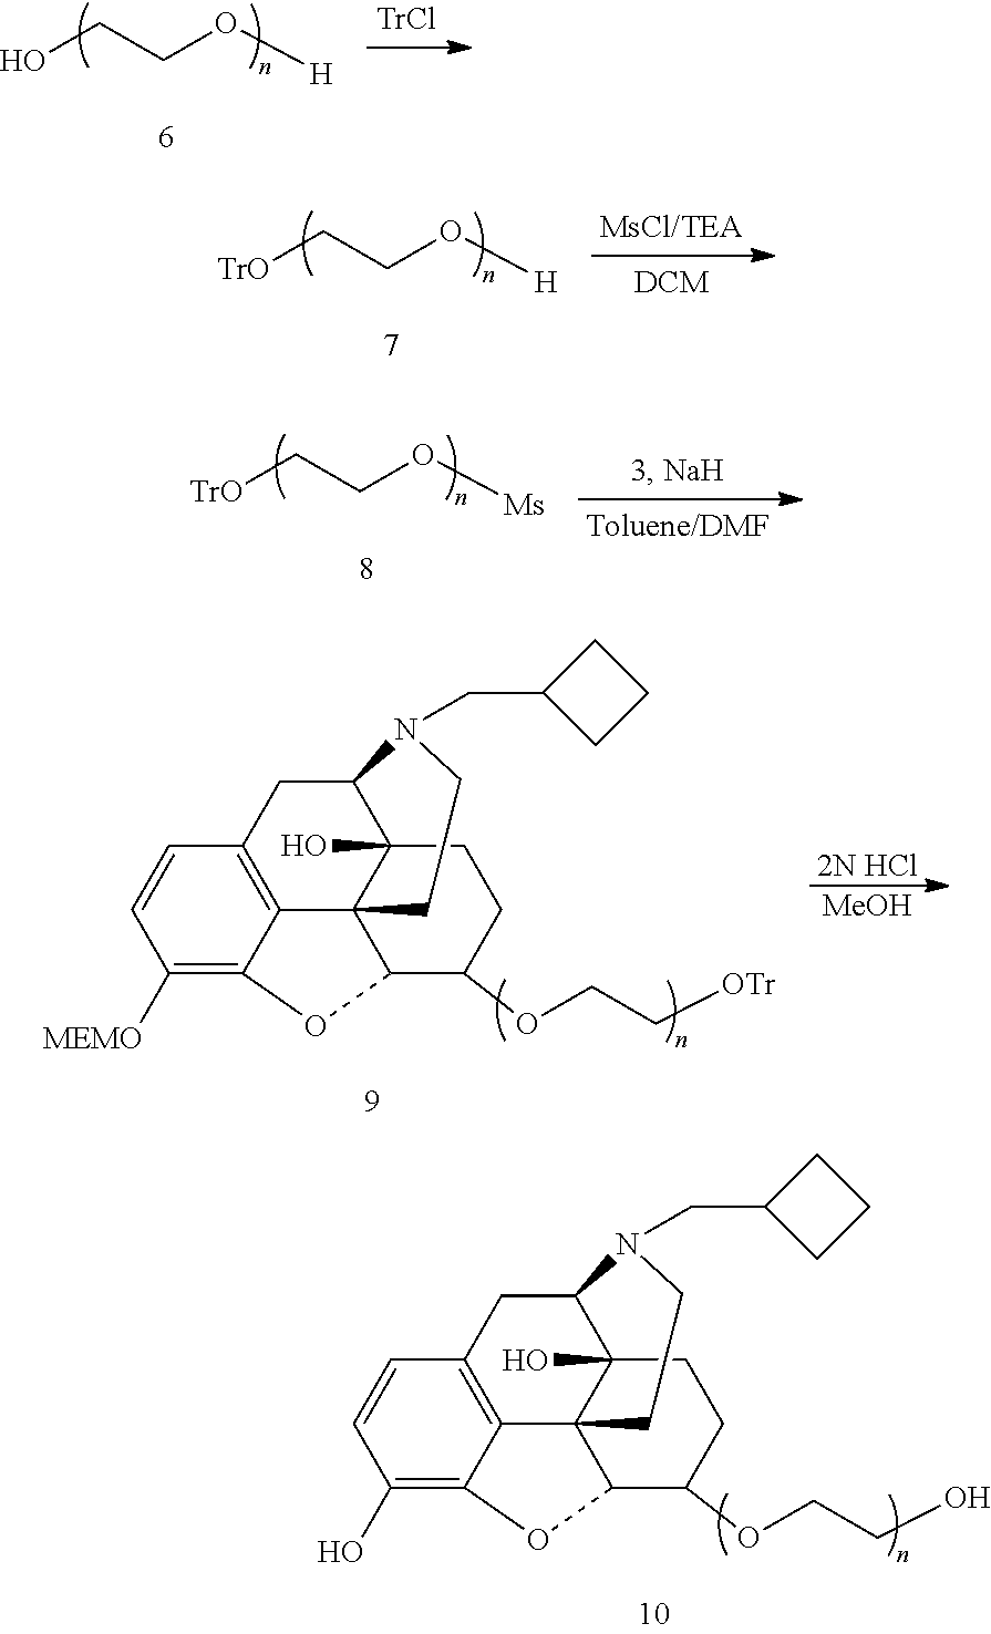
OCCO[H].[TrO]CCO[H].[TrO]CCO[Ms].C1([MEMO])=C2C3=C(C=C1)CC1C4(O)C3(C(C(OCC[OTr])CC4)O2)CCN1CC1CCC1.[MeOH].[2N HCl].C1(O)=C2C3=C(C=C1)CC1C4(O)C3(C(C(OCCO)CC4)O2)CCN1CC1CCC1
